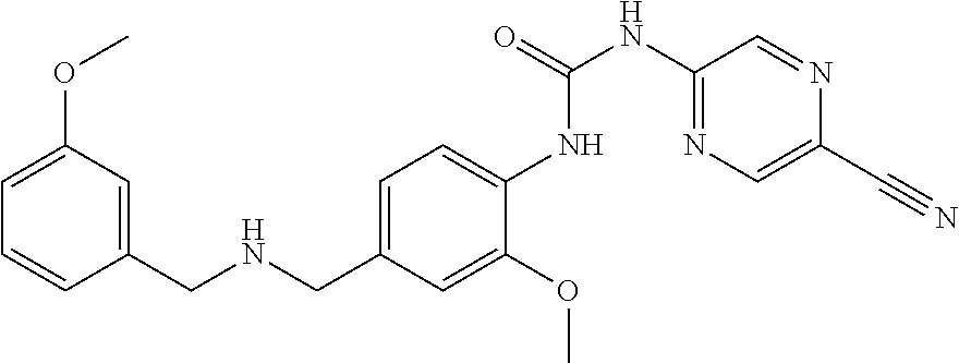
C1=CC=C(OC)C=C1CNCC1=CC=C(NC(NC2=NC=C(C#N)N=C2)=O)C(OC)=C1
